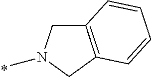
CN1CC2=C(C1)C=CC=C2
